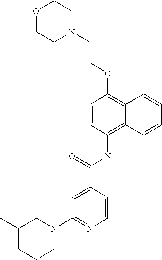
O1CCN(CCOC2=C3C(=C(NC(C4=CC(N5CC(C)CCC5)=NC=C4)=O)C=C2)C=CC=C3)CC1
